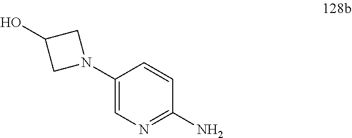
C1(N2CC(O)C2)=CN=C(N)C=C1
